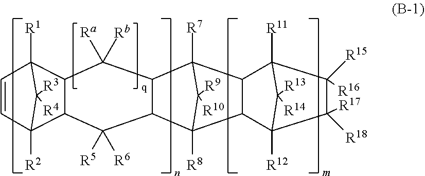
C1=CC2([R2])C([R3])([R4])C1([R1])C1C2C([R5])([R6])C2C(C1([Ra])[Rb])C1([R7])C([R9])([R10])C2([R8])C2C1C1([R11])C([R15])([R16])C([R17])([R18])C2([R12])C1([R13])[R14]
